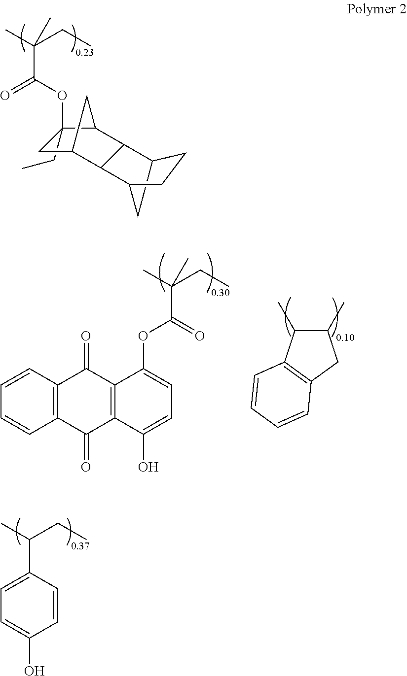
C12CC(C3C1C1C(OC(C(C)(CC)C)=O)(CC)CC3C1)CC2.CC(CC)C1=CC=C(O)C=C1.C1(C)C(C)C2=C(C1)C=CC=C2.CC(CC)(C(OC1=CC=C(O)C2=C1C(=O)C1=C(C=CC=C1)C2=O)=O)C
